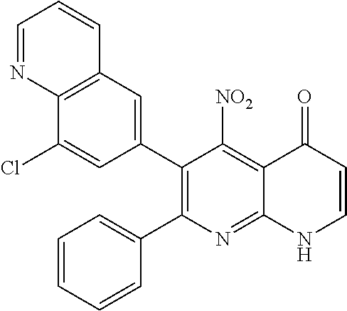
C12=C(C=C(C3=C(C4=CC=CC=C4)N=C4C(=C3[NO2])C(=O)C=CN4)C=C1Cl)C=CC=N2
